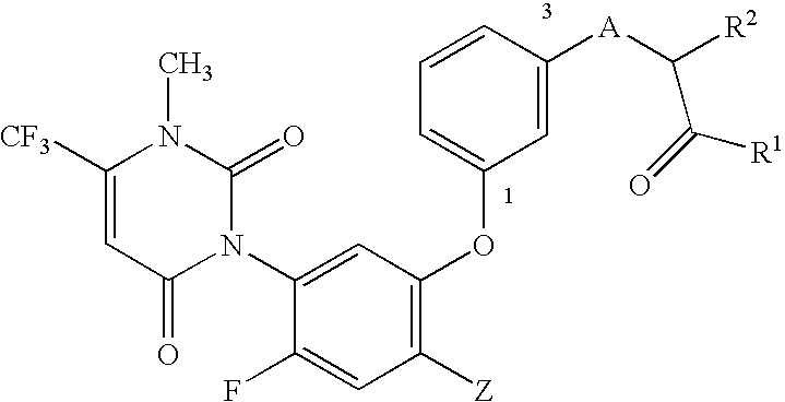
C1([CF3])=CC(=O)N(C2=CC(OC3=CC=CC([A]C([R2])C(=O)[R1])=C3)=C([Z])C=C2F)C(=O)N1C
